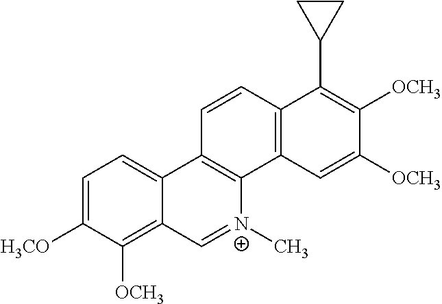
C1=C([H3CO])C([OCH3])=C2C(=C1)C1=C([N+](C)=C2)C2=C(C(C3CC3)=C([OCH3])C([OCH3])=C2)C=C1
